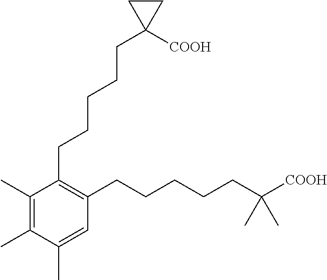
C1(C)=C(C)C(C)=CC(CCCCCC([COOH])(C)C)=C1CCCCCC1([COOH])CC1
